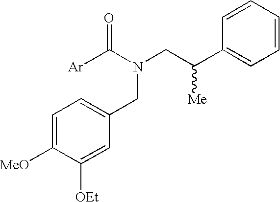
C1=C([MeO])C([OEt])=CC(CN(C([Ar])=O)CC(C2=CC=CC=C2)[Me])=C1
